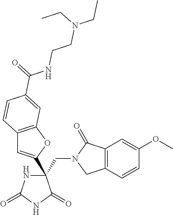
C(C1(C2=CC3=C(O2)C=C(C(NCCN(CC)CC)=O)C=C3)NC(=O)NC1=O)N1CC2=C(C1=O)C=C(OC)C=C2
